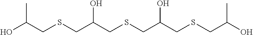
OC(CSCC(CSCC(CSCC(O)C)O)O)C
